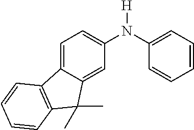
[H]N(C1=CC=C2C(=C1)C(C)(C)C1=C2C=CC=C1)C1=CC=CC=C1
